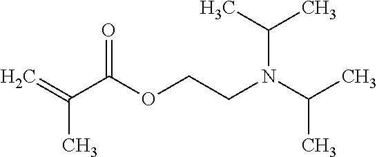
C=C(C(OCCN(C(C)C)C(C)C)=O)C
